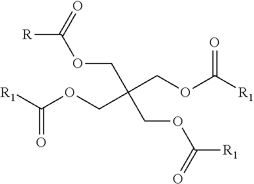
[R]C(=O)OCC(COC([R1])=O)(COC([R1])=O)COC([R1])=O
